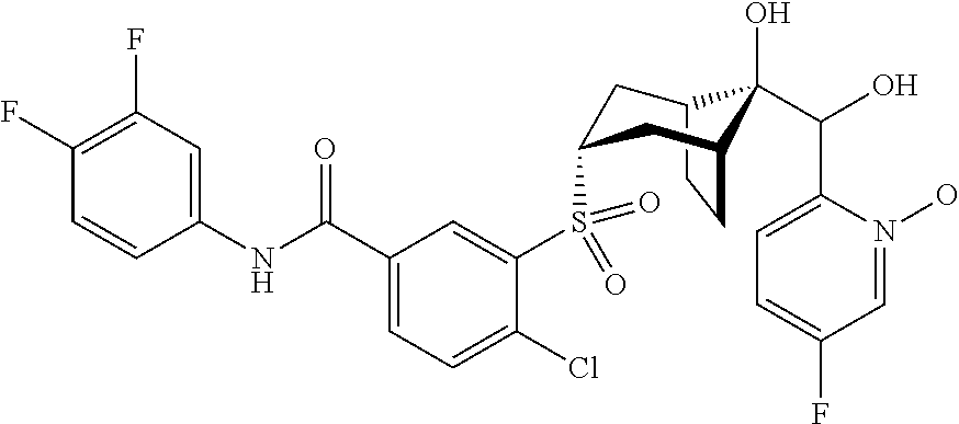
C12CCC(CC(S(C3=CC(C(NC4=CC(F)=C(F)C=C4)=O)=CC=C3Cl)(=O)=O)C1)C2(O)C(O)C1=CC=C(F)C=N1O
